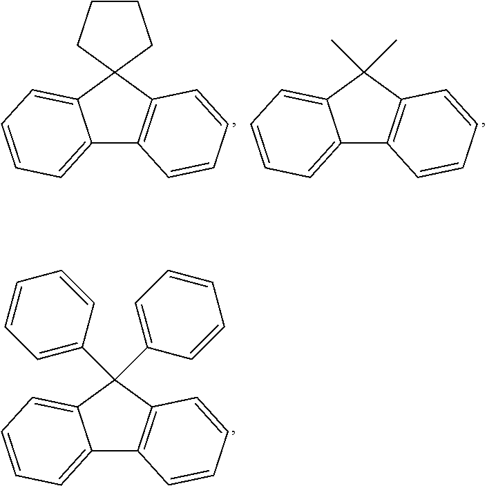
C12=CC=CC=C1C1(C3=C2C=CC=C3)CCCC1.C12=CC=CC=C1C(C)(C)C1=C2C=CC=C1.C12=CC=CC=C1C(C1=CC=CC=C1)(C1=CC=CC=C1)C1=C2C=CC=C1
